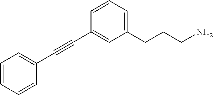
C1=CC=C(CCCN)C=C1C#CC1=CC=CC=C1
